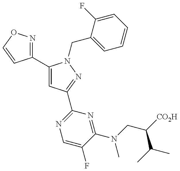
C1(C2=CC(C3=NC=C(F)C(N(C)CC([CO2H])C(C)C)=N3)=NN2CC2=CC=CC=C2F)=NOC=C1
